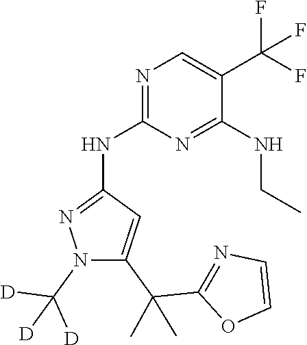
N1(C([D])([D])[D])C(C(C2=NC=CO2)(C)C)=CC(NC2=NC=C(C(F)(F)F)C(NCC)=N2)=N1
